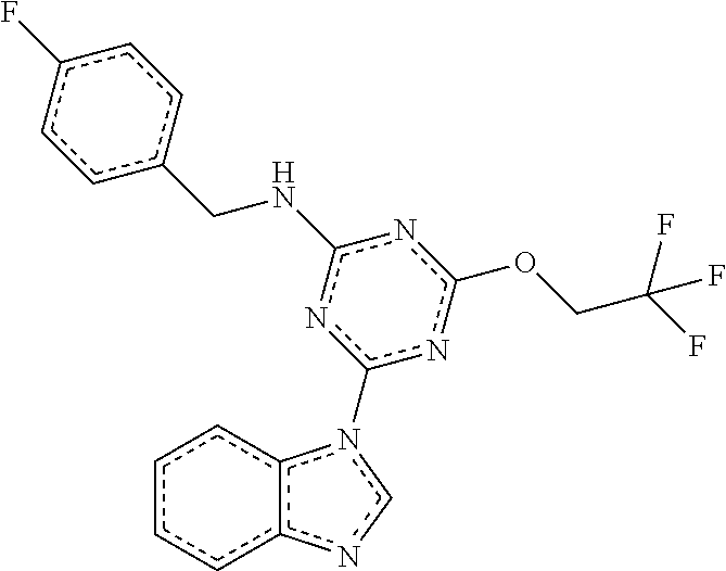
c1(F)ccc(CNc2nc(-n3c4c(cccc4)nc3)nc(OCC(F)(F)F)n2)cc1
